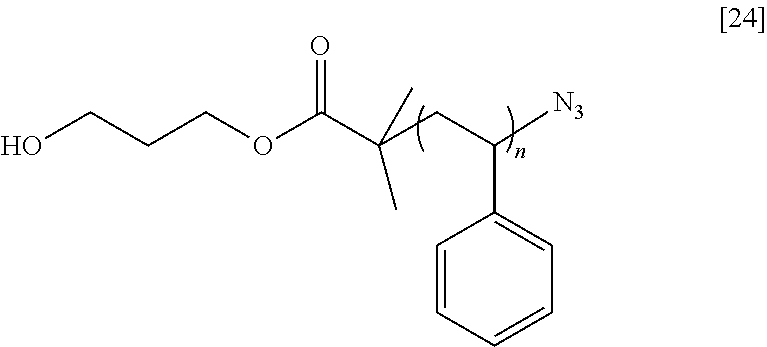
C(COC(C(CC([N3])C1=CC=CC=C1)(C)C)=O)CO
